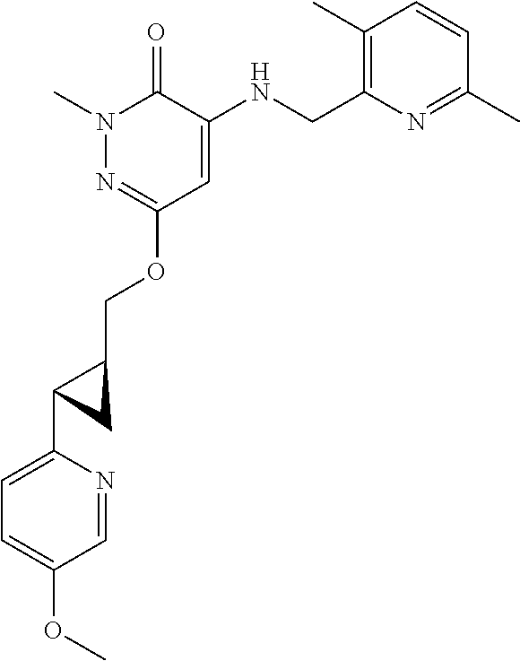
N1(C)N=C(OCC2CC2C2=CC=C(OC)C=N2)C=C(NCC2=C(C)C=CC(C)=N2)C1=O
